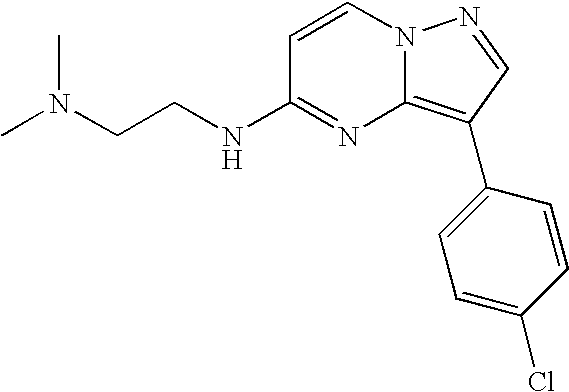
N(CCNC1=NC2=C(C3=CC=C(Cl)C=C3)C=NN2C=C1)(C)C
